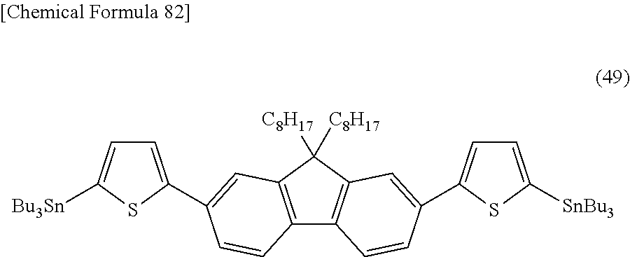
C12=C(C([C8H17])([C8H17])C3=C1C=CC(C1=CC=C([SnBu3])S1)=C3)C=C(C1=CC=C([Bu3Sn])S1)C=C2
